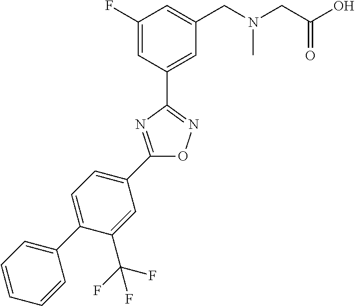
C1(F)=CC(C2=NOC(C3=CC=C(C4=CC=CC=C4)C(C(F)(F)F)=C3)=N2)=CC(CN(CC(O)=O)C)=C1
